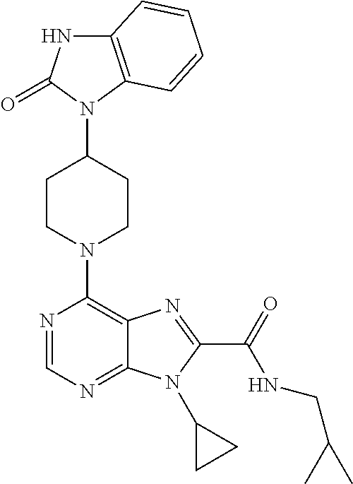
C12=C(C=CC=C1)N(C1CCN(C3=C4C(=NC=N3)N(C3CC3)C(C(=O)NCC(C)C)=N4)CC1)C(=O)N2
